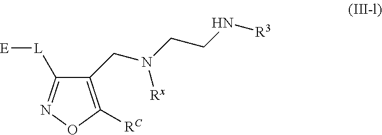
C1(CN(CCN[R3])[Rx])=C([RC])ON=C1[L][E]
